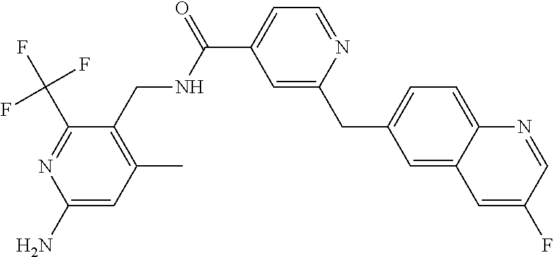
C1=C(C(=O)NCC2=C(C)C=C(N)N=C2C(F)(F)F)C=C(CC2=CC=C3C(=C2)C=C(F)C=N3)N=C1
